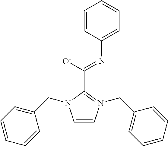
C1=CN(CC2=CC=CC=C2)=C(C([O-])=NC2=CC=CC=C2)N1CC1=CC=CC=C1
